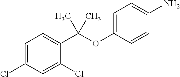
C1=C(Cl)C=C(Cl)C(C(OC2=CC=C(N)C=C2)(C)C)=C1
